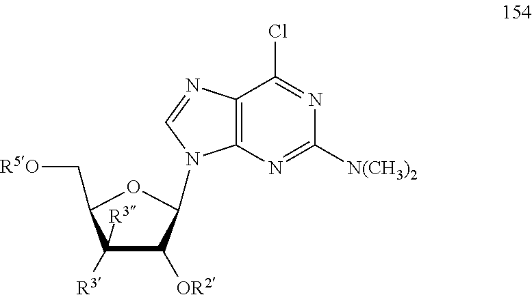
C12=C(N=C([N(CH3)2])N=C1Cl)N(C1C([OR2])C([R3])([R3])C(C[R5O])O1)C=N2
